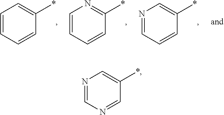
C1=CC=CC(*)=C1.C1=CC=CC(*)=N1.N1=CC=CC(*)=C1.N1=CN=CC(*)=C1
